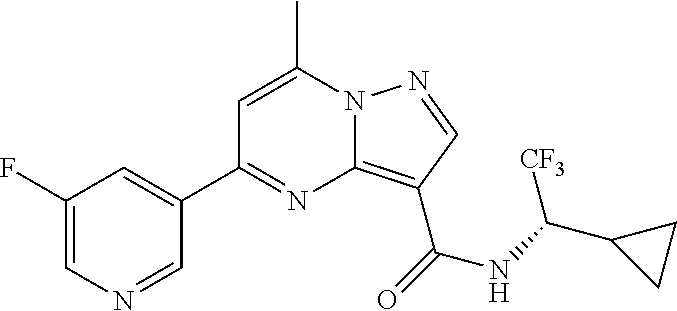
C1(F)=CN=CC(C2=NC3=C(C(NC([CF3])C4CC4)=O)C=NN3C(C)=C2)=C1
